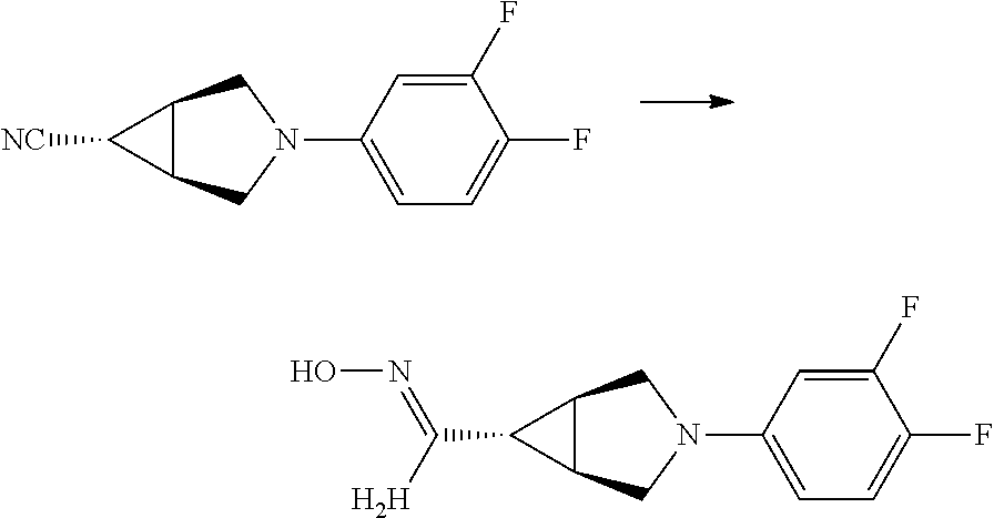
C1([NC])C2C1CN(C1=CC=C(F)C(F)=C1)C2.C1(C([H])=NO)C2C1CN(C1=CC=C(F)C(F)=C1)C2
